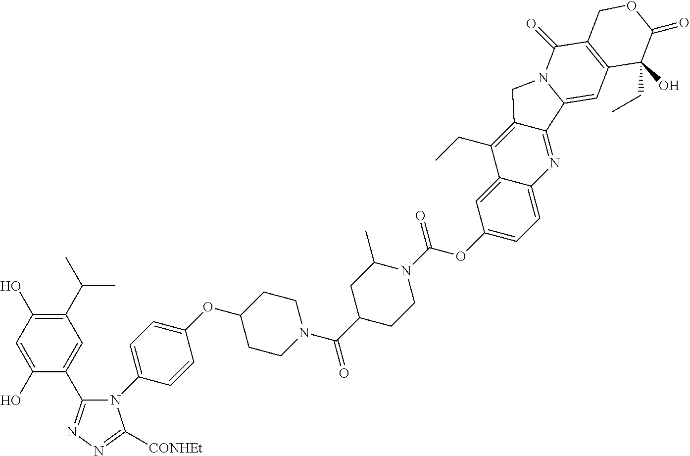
C1(C(C)C)=C(O)C=C(O)C(C2=NN=C([CONHEt])N2C2=CC=C(OC3CCN(C(C4CCN(C(=O)OC5=CC=C6C(=C5)C(CC)=C5C(=N6)C6=CC7=C(C(=O)N6C5)COC(=O)C7(O)CC)C(C)C4)=O)CC3)C=C2)=C1
